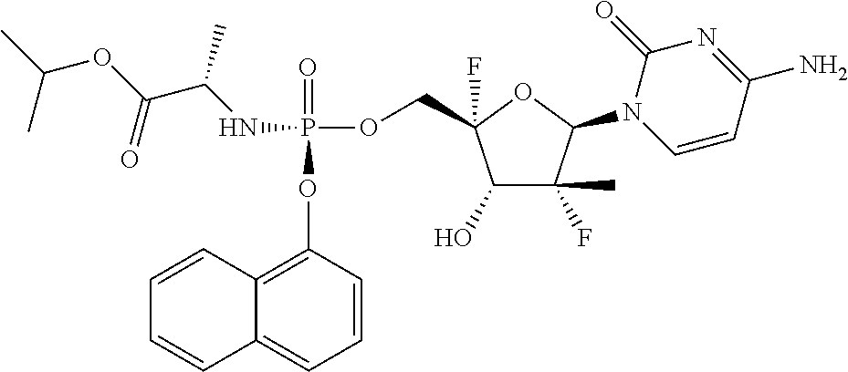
C1=CC2=C(OP(=O)(OCC3(F)C(O)C(F)(C)C(N4C=CC(N)=NC4=O)O3)NC(C)C(=O)OC(C)C)C=CC=C2C=C1
